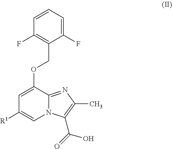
N12C(=NC(C)=C1C(=O)O)C(OCC1=C(F)C=CC=C1F)=CC([R1])=C2
